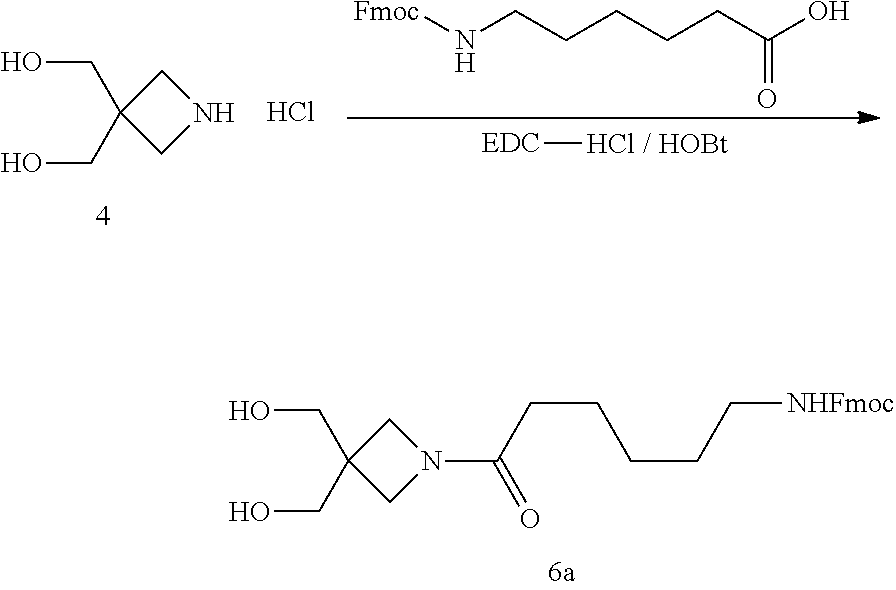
[EDC]Cl.[/ HOBt].[Fmoc]NCCCCCC(O)=O.OCC1(CO)CNC1.Cl.OCC1(CO)CN(C(CCCCC[NHFmoc])=O)C1
